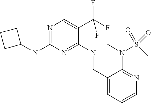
N1=C(NC2CCC2)N=C(NCC2=CC=CN=C2N(C)S(=O)(C)=O)C(C(F)(F)F)=C1
